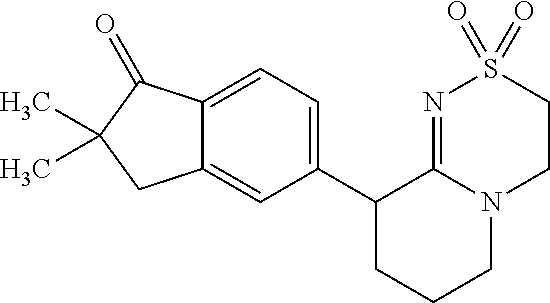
C12=CC=C(C3CCCN4C3=NS(=O)(=O)CC4)C=C1CC(C)(C)C2=O
